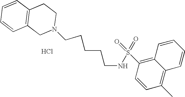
C(CCCNS(=O)(=O)C1=C2C(=C(C)C=C1)C=CC=C2)CN1CCC2=C(C1)C=CC=C2.Cl
